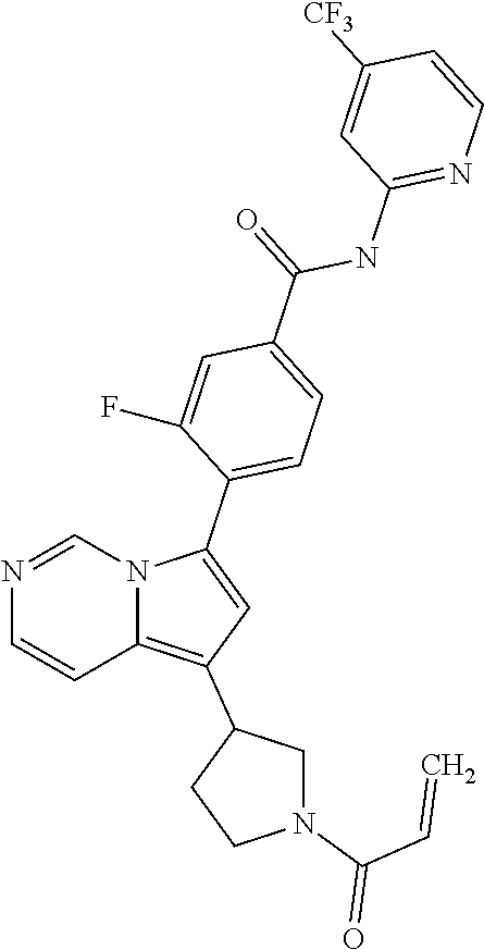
N1=CN2C(=C(C3CN(C(C=C)=O)CC3)C=C2C2=CC=C(C(=O)NC3=NC=CC([CF3])=C3)C=C2F)C=C1
